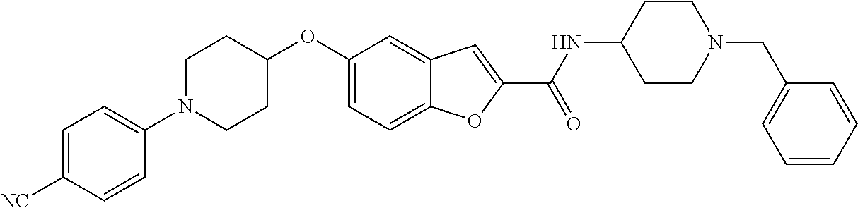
N1(C2=CC=C([NC])C=C2)CCC(OC2=CC=C3C(=C2)C=C(C(=O)NC2CCN(CC4=CC=CC=C4)CC2)O3)CC1
